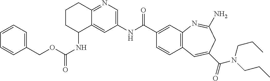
N1=C2C(=CC(NC(C3=CC4=C(C=C3)C=C(C(=O)N(CCC)CCC)CC(N)=N4)=O)=C1)C(NC(OCC1=CC=CC=C1)=O)CCC2
